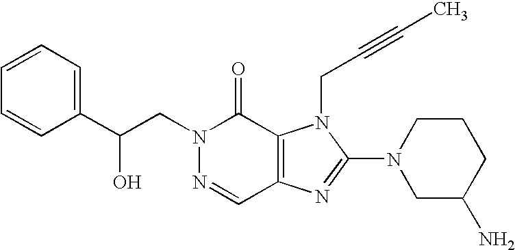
C(N1N=CC2=C(C1=O)N(CC#CC)C(N1CC(N)CCC1)=N2)C(C1=CC=CC=C1)O
